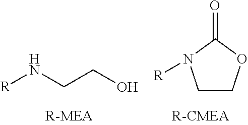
[R]NCCO.C1COC(=O)N1[R]
